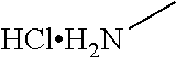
C[HClH2N]
